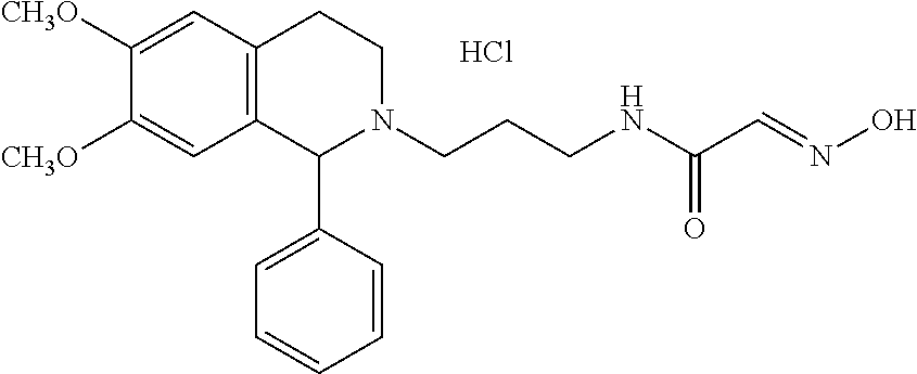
C12=C(C=C([CH3O])C([CH3O])=C1)CCN(CCCNC(C=NO)=O)C2C1=CC=CC=C1.Cl
